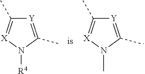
C1(C)=[X]N(C)C(C)=[Y]1.C1(C)=[X]N([R4])C(C)=[Y]1
